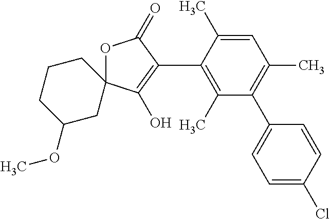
C1=C(C)C(C2=C(O)C3(OC2=O)CCCC(OC)C3)=C(C)C(C2=CC=C(Cl)C=C2)=C1C
